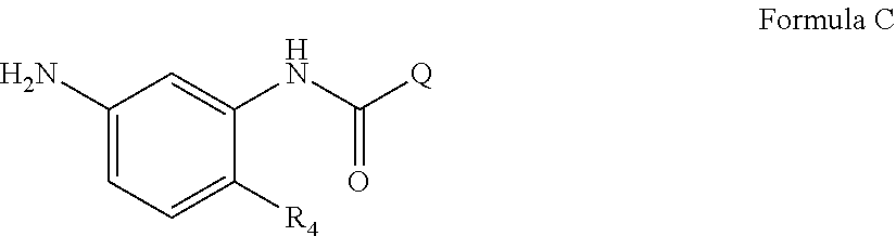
NC1=CC=C([R4])C(NC([Q])=O)=C1
